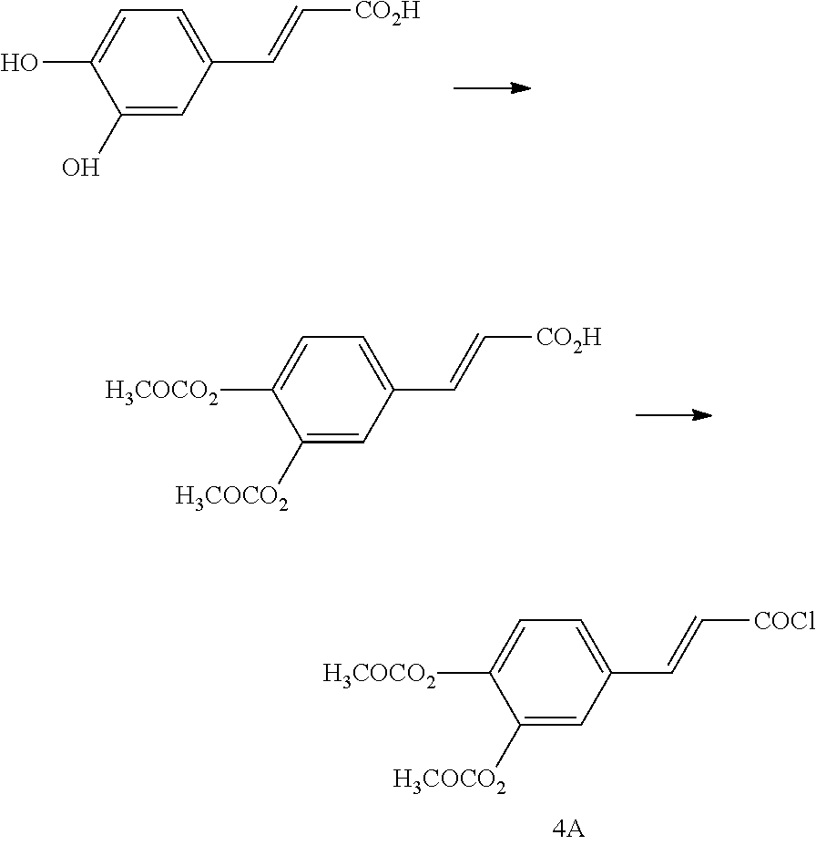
C1([H3COCO2])=CC(C=C[COCl])=CC=C1[H3COCO2].C1(O)=CC(C=C[CO2H])=CC=C1O.C1([H3COCO2])=CC(C=C[CO2H])=CC=C1[H3COCO2]
